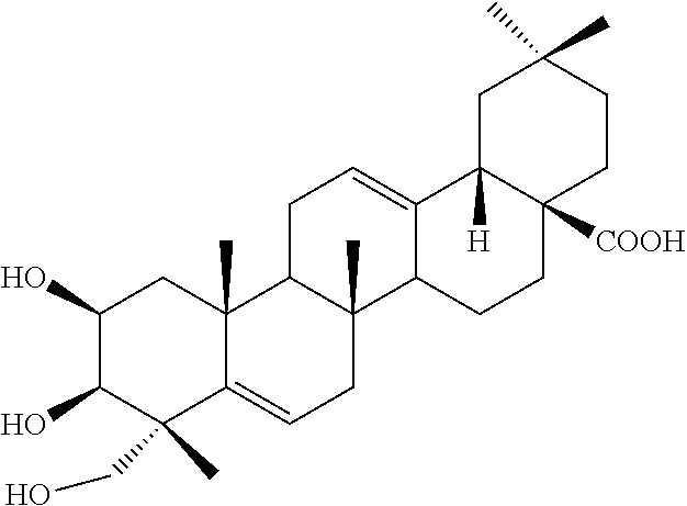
C1(O)C(O)C(C)(CO)C2=CCC3(C)C(C2(C)C1)CC=C1C3CCC2([COOH])C1([H])CC(C)(C)CC2
